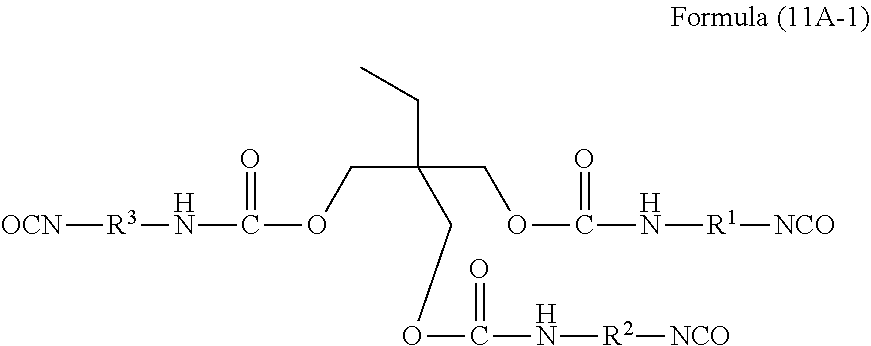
[OCN][R3]NC(=O)OCC(COC(=O)N[R2][NCO])(CC)COC(=O)N[R1][NCO]
